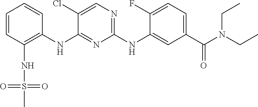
C1=CC(NS(C)(=O)=O)=C(NC2=NC(NC3=CC(C(=O)N(CC)CC)=CC=C3F)=NC=C2Cl)C=C1
